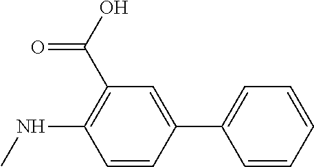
C1=CC(C2=CC=CC=C2)=CC(C(O)=O)=C1NC
